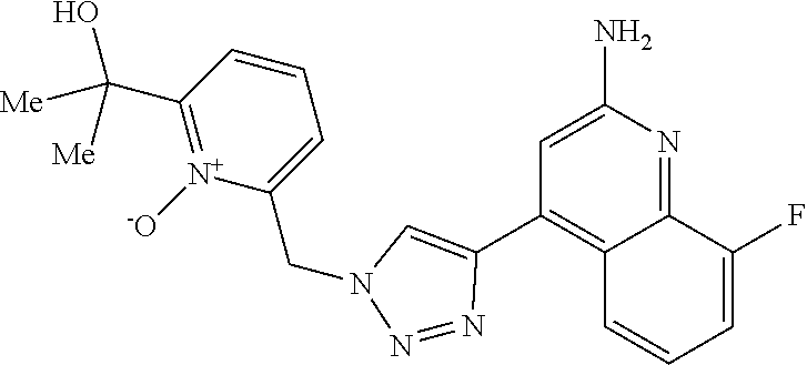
C1=CC(C(O)([Me])[Me])=[N+]([-O])C(CN2N=NC(C3=C4C(=NC(N)=C3)C(F)=CC=C4)=C2)=C1
